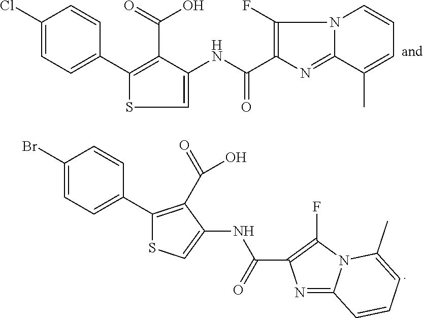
C1(Cl)=CC=C(C2=C(C(=O)O)C(NC(C3=C(F)N4C(=N3)C(C)=CC=C4)=O)=CS2)C=C1.C1(Br)=CC=C(C2=C(C(=O)O)C(NC(=O)C3=C(F)N4C(=N3)C=CC=C4C)=CS2)C=C1
